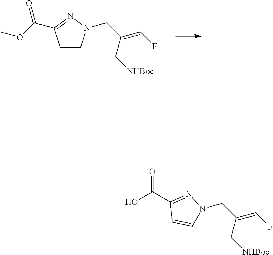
C1=CN(CC(=CF)C[NHBoc])N=C1C(OC)=O.C1(C(O)=O)=NN(CC(=CF)C[NHBoc])C=C1
